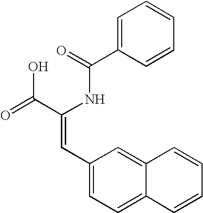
C1=C(C(=O)NC(C(=O)O)=CC2=CC=C3C(=C2)C=CC=C3)C=CC=C1
